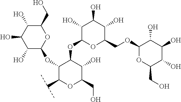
C1(O)C(OC2C(C(C)C)OC(CO)C(O)C2OC2OC(COC3OC(CO)C(O)C(O)C3O)C(O)C(O)C2O)OC(CO)C(O)C1O
